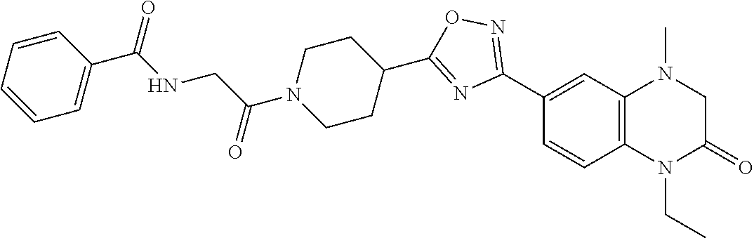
C1(C2=NOC(C3CCN(C(CNC(C4=CC=CC=C4)=O)=O)CC3)=N2)=CC2=C(C=C1)N(CC)C(=O)CN2C
